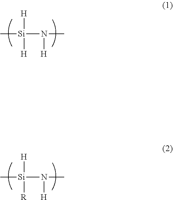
C[Si]([H])([H])N(C)[H].C[Si]([H])([R])N(C)[H]
